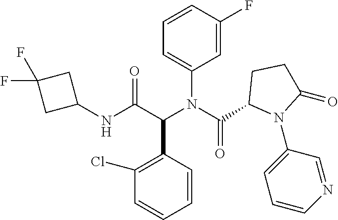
C1=CC(C(C(NC2CC(F)(F)C2)=O)N(C(=O)C2N(C3=CC=CN=C3)C(=O)CC2)C2=CC=CC(F)=C2)=C(Cl)C=C1
